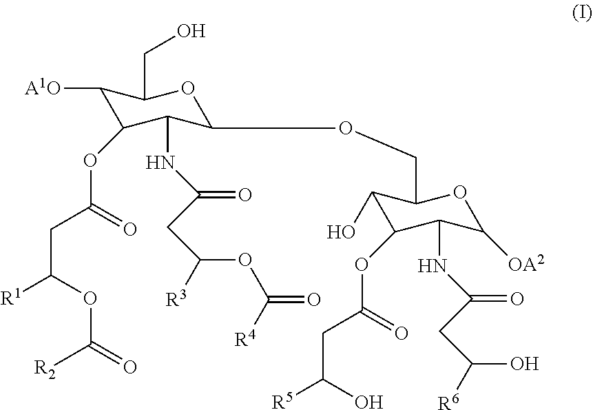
C1([A1O])C(OC(CC([R1])OC(=O)[R2])=O)C(NC(=O)CC(OC(=O)[R4])[R3])C(OCC2C(O)C(OC(CC([R5])O)=O)C(NC(=O)CC(O)[R6])C([OA2])O2)OC1CO
